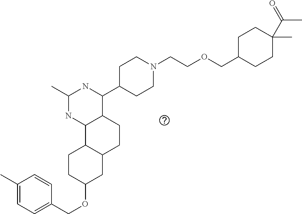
O(C1CC2C(CC1)C1C(CC2)C(C2CCN(CCOCC3CCC(C)(C(=O)C)CC3)CC2)NC(C)N1)CC1=CC=C(C)C=C1
